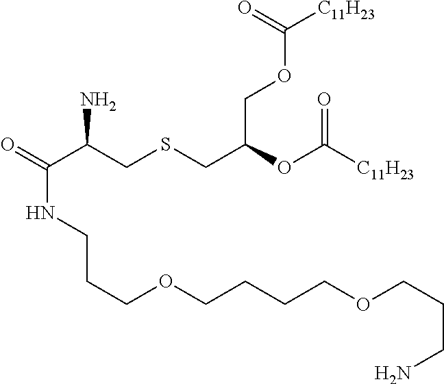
O=C(C(CSCC(OC([C11H23])=O)COC([C11H23])=O)N)NCCCOCCCCOCCCN
